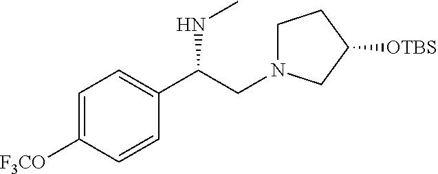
C1=C([F3CO])C=CC(C(NC)CN2CCC([OTBS])C2)=C1
